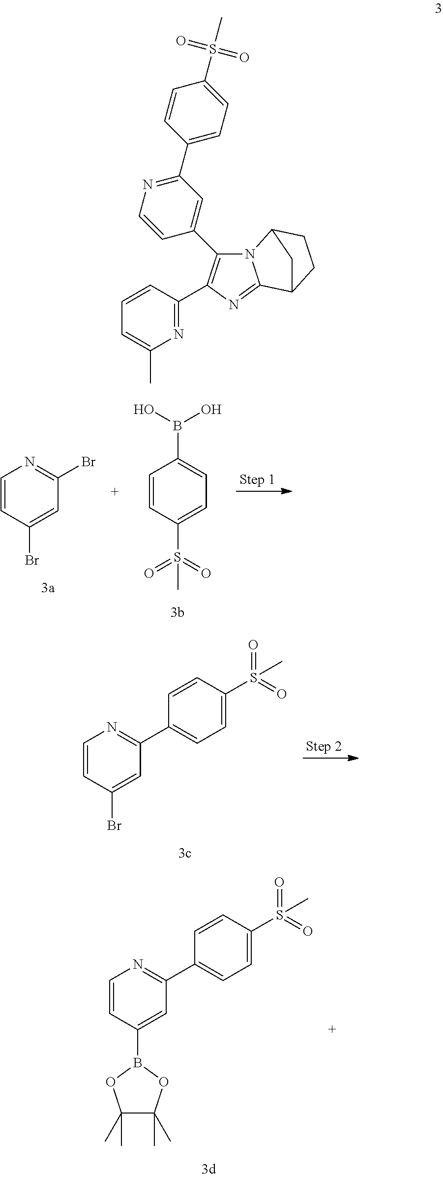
C1=CC(Br)=CC(Br)=N1.C1=CC(S(=O)(=O)C)=CC=C1B(O)O.C1=CC(Br)=CC(C2=CC=C(S(=O)(=O)C)C=C2)=N1.C1=CC(B2OC(C)(C)C(C)(C)O2)=CC(C2=CC=C(S(=O)(=O)C)C=C2)=N1.N1=C(C2=C(C3=CC(C4=CC=C(S(=O)(=O)C)C=C4)=NC=C3)N3C(=N2)C2CCC3C2)C=CC=C1C
